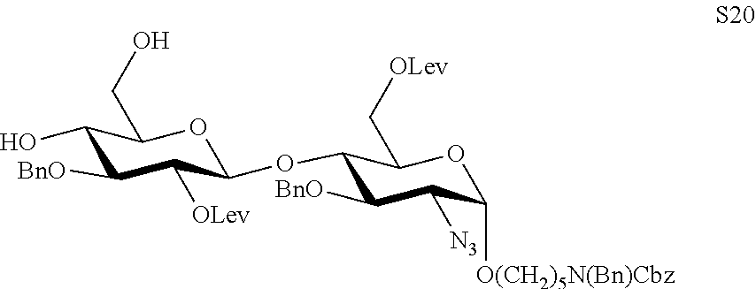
C1(OC2C([OLev])C([BnO])C(O)C(CO)O2)C([BnO])C([N3])C([O(CH2)5N(Bn)Cbz])OC1C[OLev]
